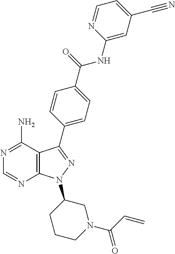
C12=C(C(N)=NC=N1)C(C1=CC=C(C(=O)NC3=CC(C#N)=CC=N3)C=C1)=NN2C1CCCN(C(C=C)=O)C1
